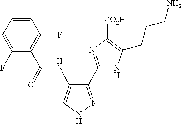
C1=CC=C(F)C(C(NC2=CNN=C2C2=NC([CO2H])=C(CCCN)N2)=O)=C1F
